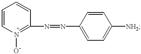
C1=CN(O)=C(N=NC2=CC=C([NH2])C=C2)C=C1
